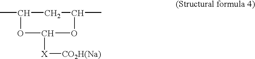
C1(C)CC(C)OC([X][CO2H(Na)])O1
